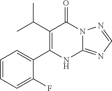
C12=NC=NN1C(=O)C(C(C)C)=C(C1=CC=CC=C1F)N2
